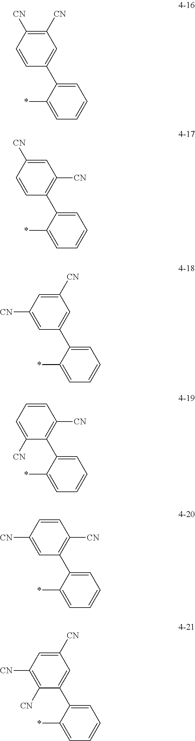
C1=CC(C2=CC=CC=C2*)=CC([CN])=C1[CN].C1=CC(C2=CC=CC=C2*)=C([CN])C=C1[CN].C1([CN])=CC(C2=CC=CC=C2*)=CC([CN])=C1.C1=C([CN])C(C2=CC=CC=C2*)=C([CN])C=C1.C1([CN])=CC(C2=CC=CC=C2*)=C([CN])C=C1.C1([CN])=C([CN])C(C2=CC=CC=C2*)=CC([CN])=C1
